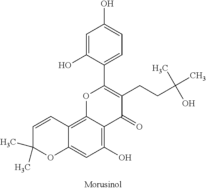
C12=C3C(=C(O)C=C1OC(C)(C)C=C2)C(=O)C(CCC(C)(C)O)=C(C1=CC=C(O)C=C1O)O3
